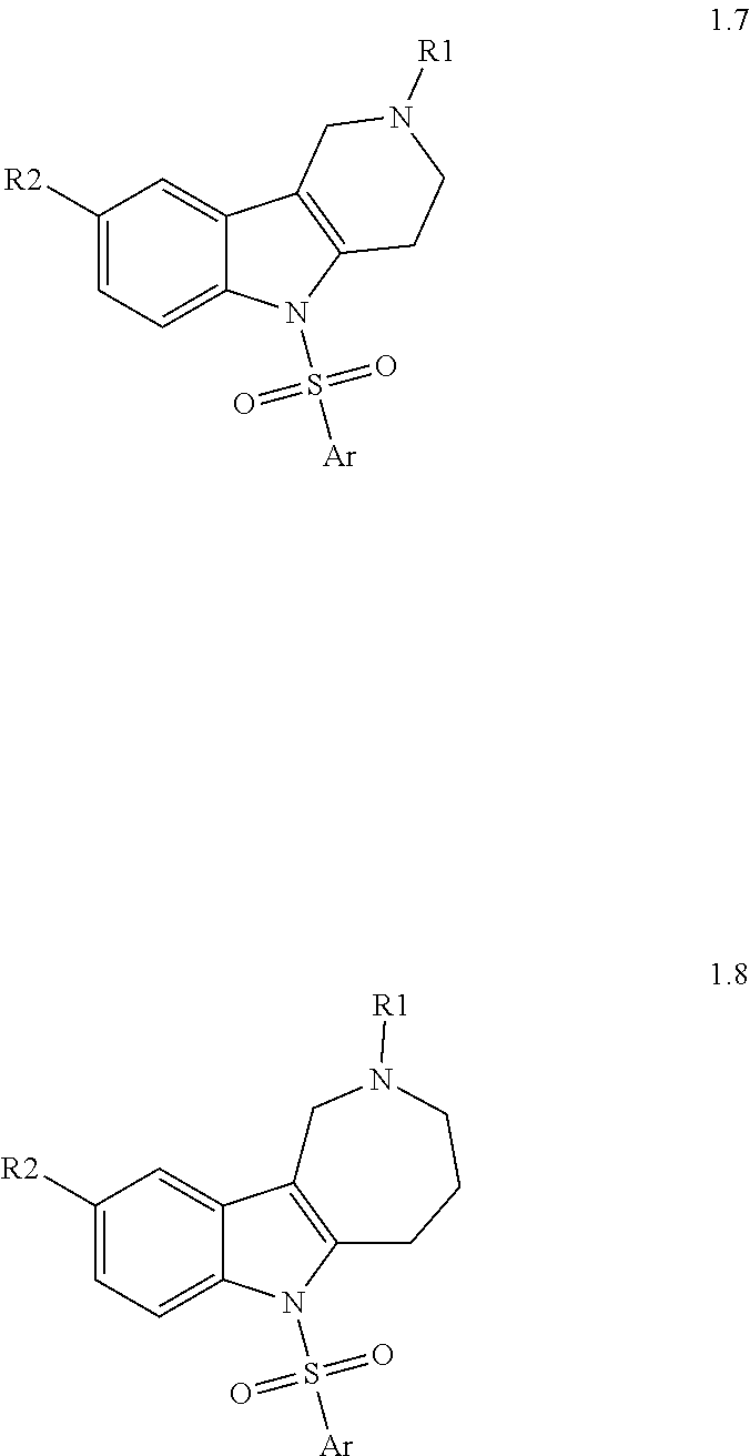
C1([R2])=CC=C2C(=C1)C1=C(N2S([Ar])(=O)=O)CCN([R1])C1.C1([R2])=CC=C2C(=C1)C1=C(N2S([Ar])(=O)=O)CCCN([R1])C1
